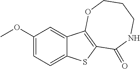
C1(OC)=CC=C2C(=C1)C1=C(S2)C(=O)NCCCO1
